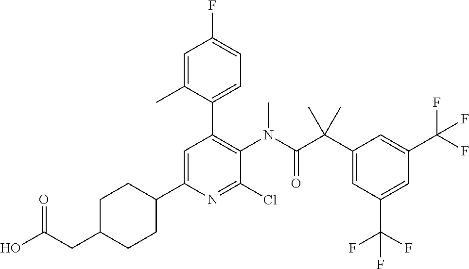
C1=C(C2CCC(CC(O)=O)CC2)N=C(Cl)C(N(C(C(C2=CC(C(F)(F)F)=CC(C(F)(F)F)=C2)(C)C)=O)C)=C1C1=CC=C(F)C=C1C
